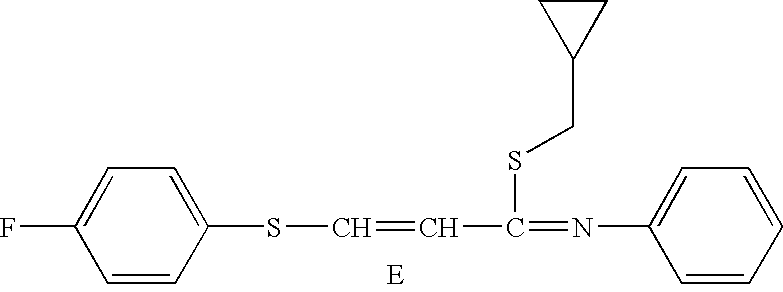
C1=CC(SC=CC(=NC2=CC=CC=C2)SCC2CC2)=CC=C1F
